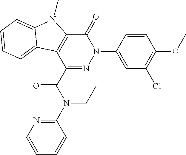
C1(C(=O)N(CC)C2=NC=CC=C2)=NN(C2=CC(Cl)=C(OC)C=C2)C(=O)C2=C1C1=CC=CC=C1N2C
